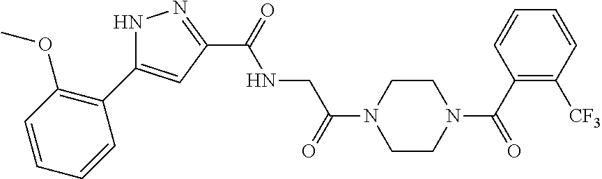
C(=O)(NCC(=O)N1CCN(C(=O)C2=C([CF3])C=CC=C2)CC1)C1=NNC(C2=C(OC)C=CC=C2)=C1
